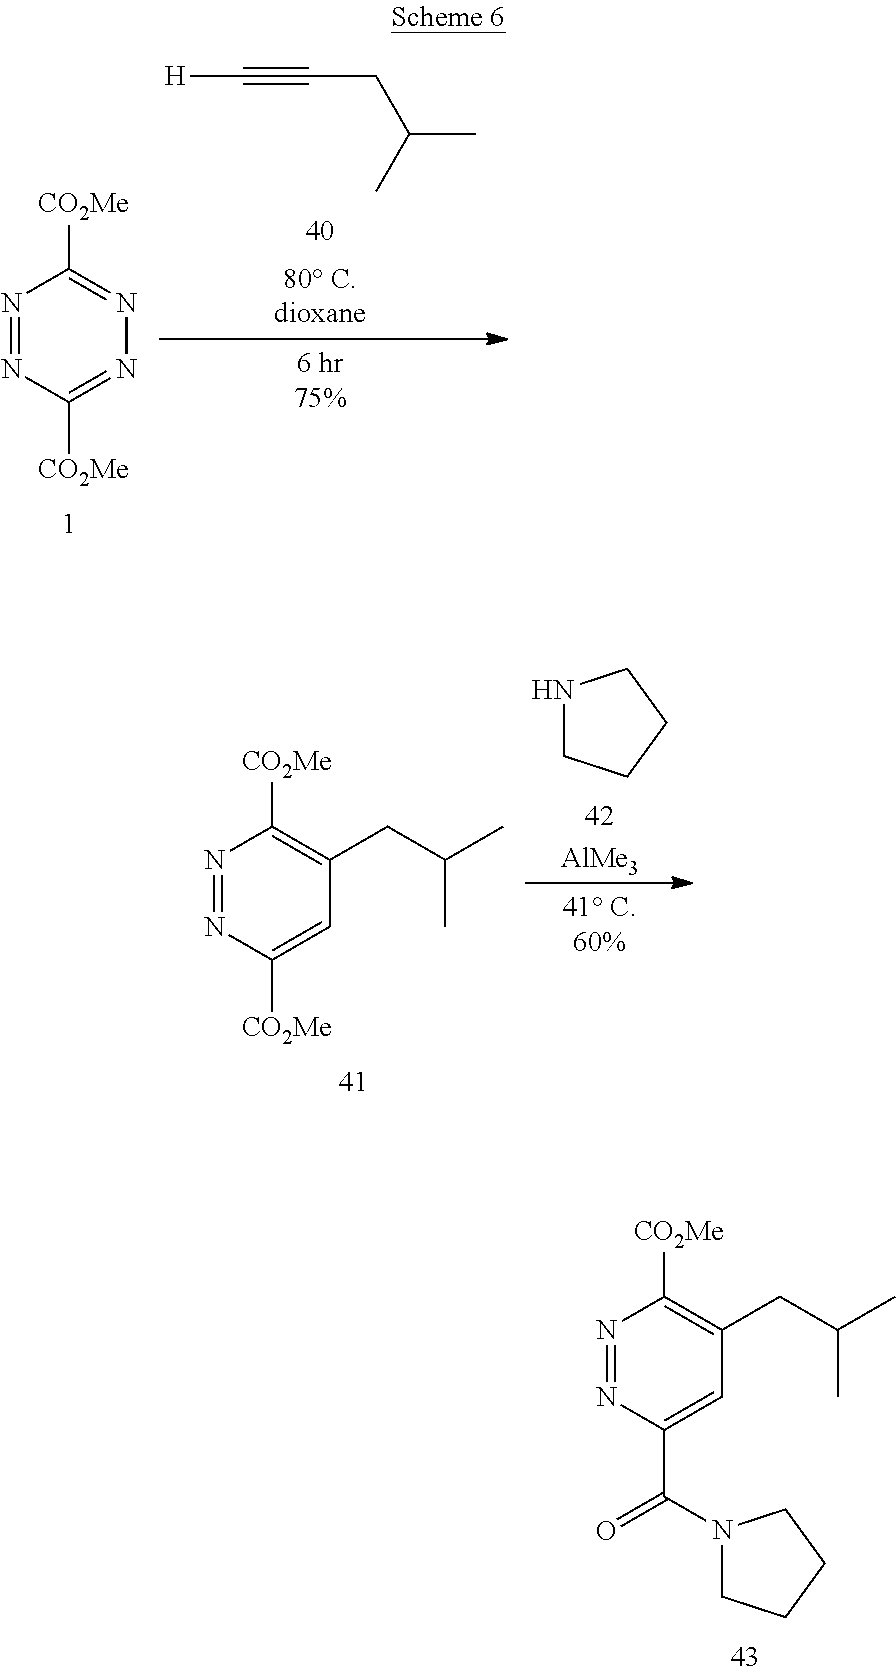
N1=NC(C(=O)N2CCCC2)=CC(CC(C)C)=C1[CO2Me].N1=NC([CO2Me])=NN=C1[CO2Me].[H]C#CCC(C)C.N1=NC([CO2Me])=CC(CC(C)C)=C1[CO2Me].N1CCCC1.[AlMe3]
